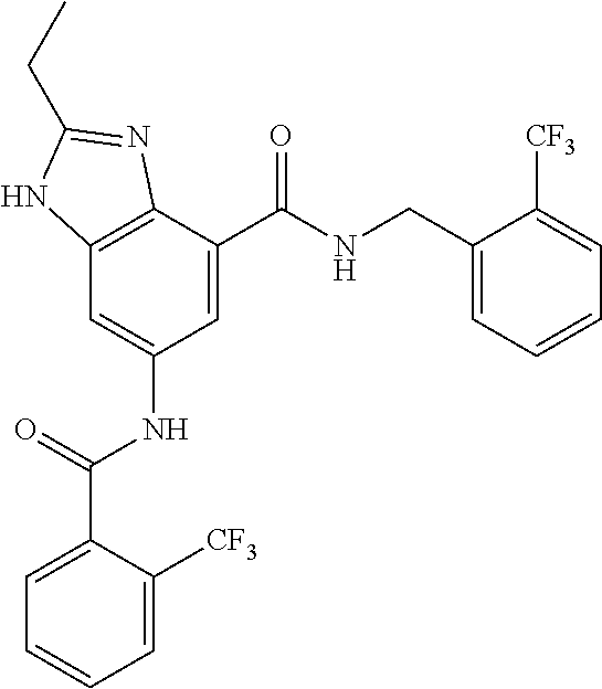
C12=C(C(C(=O)NCC3=CC=CC=C3[CF3])=CC(NC(=O)C3=CC=CC=C3[CF3])=C1)N=C(CC)N2
